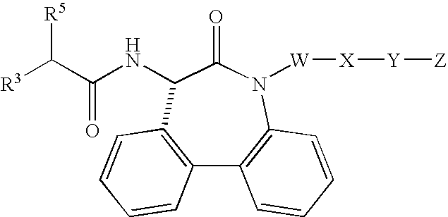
C12=C(C(NC(C([R3])[R5])=O)C(=O)N([W][X][Y][Z])C3=C1C=CC=C3)C=CC=C2
